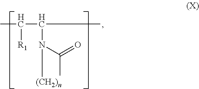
CC(C(N(C(C)=O)[(CH2)n])C)[R1]
